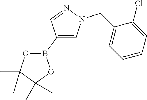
C1(B2OC(C)(C)C(C)(C)O2)=CN(CC2=CC=CC=C2Cl)N=C1
